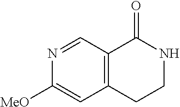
N1=CC2=C(C=C1[MeO])CCNC2=O
